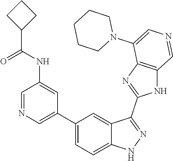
C1(C2=CN=CC(NC(C3CCC3)=O)=C2)=CC=C2C(=C1)C(C1=NC3=C(N1)C=NC=C3N1CCCCC1)=NN2
